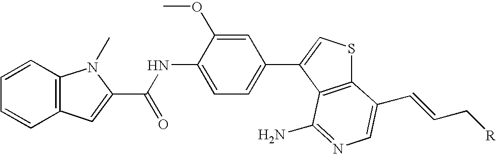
C1=CC=CC2=C1N(C)C(C(NC1=CC=C(C3=CSC4=C3C(N)=NC=C4C=CC[R])C=C1OC)=O)=C2
